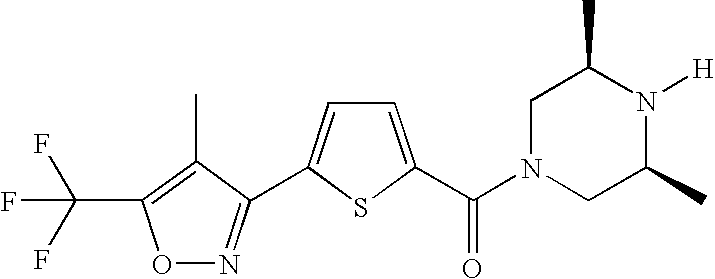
O1N=C(C2=CC=C(C(N3CC(C)N([H])C(C)C3)=O)S2)C(C)=C1C(F)(F)F
